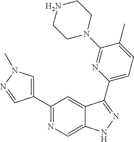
C1(C2=CN(C)N=C2)=NC=C2C(=C1)C(C1=CC=C(C)C(N3CCNCC3)=N1)=NN2
